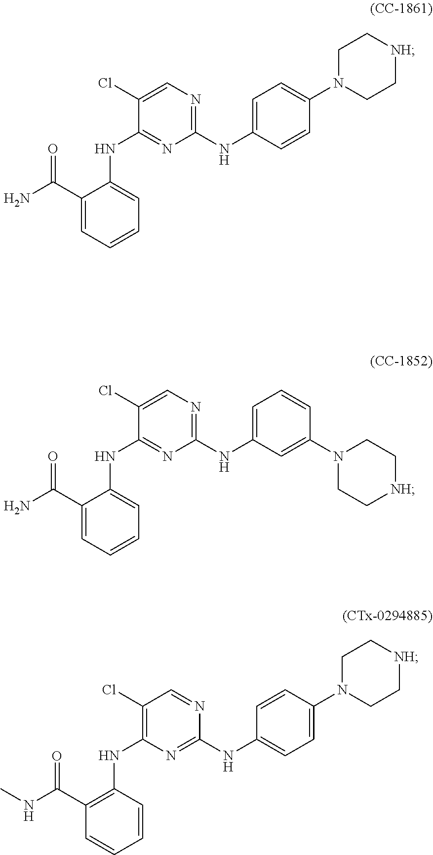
NC(C1=CC=CC=C1NC1=NC(NC2=CC=C(N3CC[NH]CC3)C=C2)=NC=C1Cl)=O.NC(C1=CC=CC=C1NC1=NC(NC2=CC=CC(N3CC[NH]CC3)=C2)=NC=C1Cl)=O.N(C(C1=C(NC2=C(Cl)C=NC(NC3=CC=C(N4CC[NH]CC4)C=C3)=N2)C=CC=C1)=O)C
